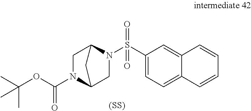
C1(S(N2CC3N(C(OC(C)(C)C)=O)CC2C3)(=O)=O)=CC=C2C(=C1)C=CC=C2.[(SS)]
